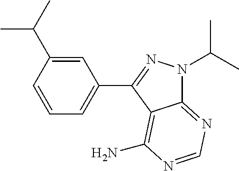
C12=NC=NC(N)=C1C(C1=CC=CC(C(C)C)=C1)=NN2C(C)C
